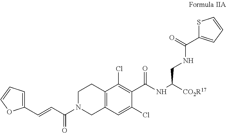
C1(C=CC(=O)N2CC3=C(CC2)C(Cl)=C(C(NC([CO2R17])CNC(=O)C2=CC=CS2)=O)C(Cl)=C3)=CC=CO1
